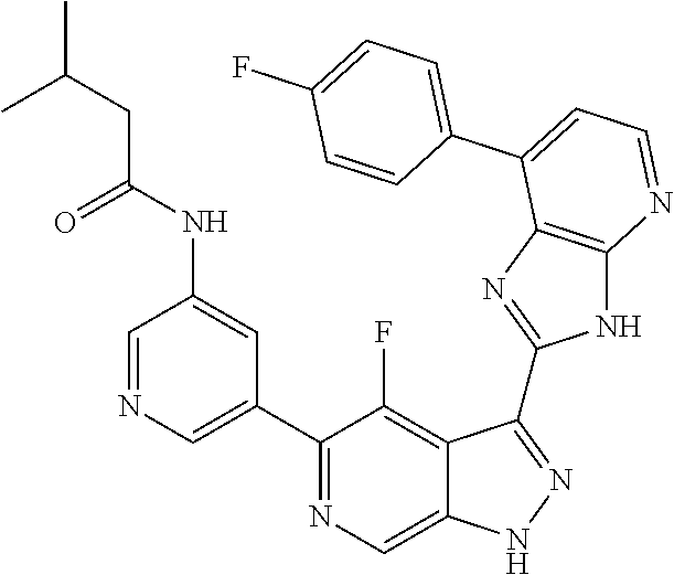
C1=NC=C(C2=NC=C3C(=C2F)C(C2=NC4=C(N2)N=CC=C4C2=CC=C(F)C=C2)=NN3)C=C1NC(CC(C)C)=O
